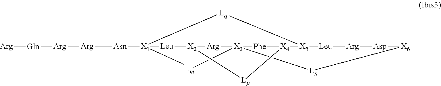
[Arg][Gln][Arg][Arg][Asn][X1]12[Leu][X2]3[Arg][X3]4([Phe][X4]([X5]([Leu][Arg][Asp][X6][Ln]4)[Lq]1)[Lp]3)[Lm]2
